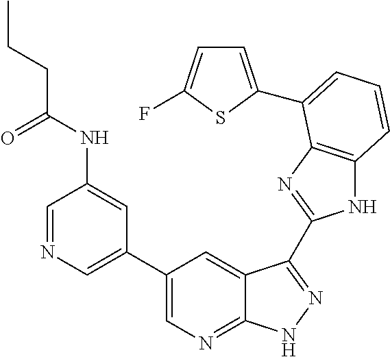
C1(C2=CN=CC(NC(CCC)=O)=C2)=CN=C2C(=C1)C(C1=NC3=C(N1)C=CC=C3C1=CC=C(F)S1)=NN2
